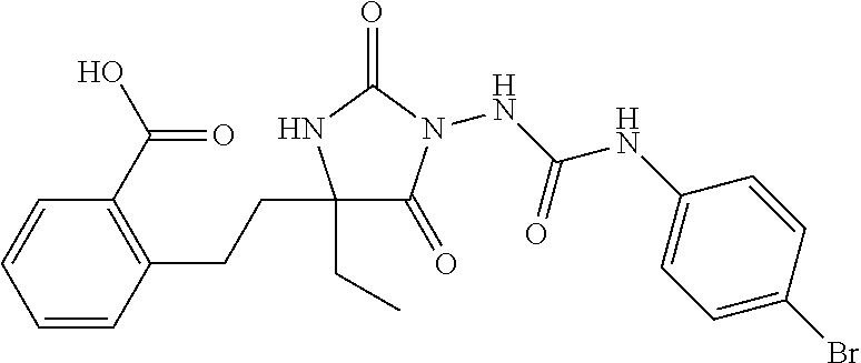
C1(CC)(CCC2=C(C(O)=O)C=CC=C2)C(=O)N(NC(NC2=CC=C(Br)C=C2)=O)C(=O)N1
